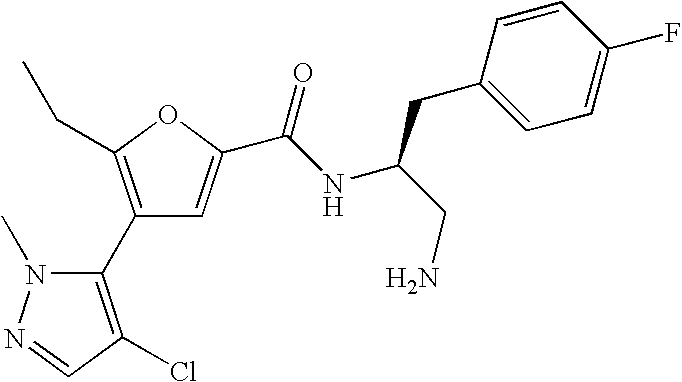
C1(C2=C(Cl)C=NN2C)=C(CC)OC(C(NC(CC2=CC=C(F)C=C2)CN)=O)=C1
